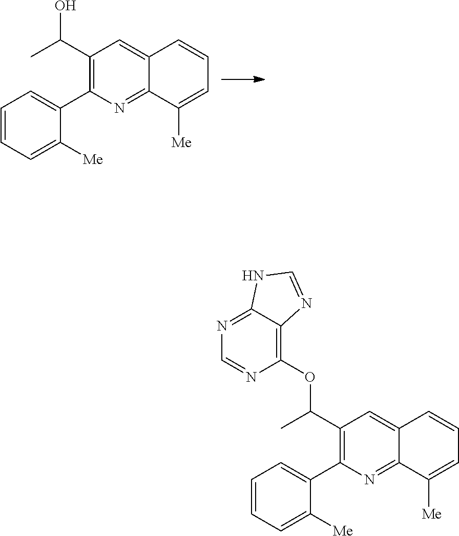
C1(C(O)C)=C(C2=CC=CC=C2[Me])N=C2C(=C1)C=CC=C2[Me].C1(C(OC2=C3C(=NC=N2)NC=N3)C)=C(C2=CC=CC=C2[Me])N=C2C(=C1)C=CC=C2[Me]
